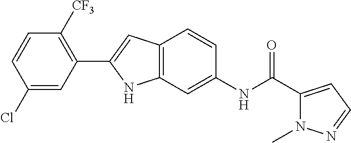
C1=C(Cl)C=CC([CF3])=C1C1=CC2=C(N1)C=C(NC(C1=CC=NN1C)=O)C=C2
